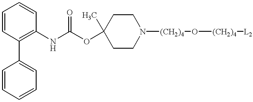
C1=CC=CC=C1C1=C(NC(OC2(C)CCN([(CH2)4]O[(CH2)4][L2])CC2)=O)C=CC=C1
